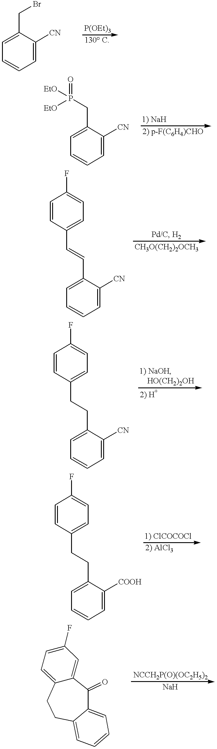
C1=C(CBr)C([CN])=CC=C1.C1=C(CP(=O)([EtO])[EtO])C([CN])=CC=C1.C1=CC(C=CC2=CC=CC=C2[CN])=CC=C1F.C1=CC(CCC2=CC=CC=C2[CN])=CC=C1F.C1=CC(CCC2=CC=CC=C2[COOH])=CC=C1F.C12=CC(F)=CC=C1CCC1=CC=CC=C1C2=O
